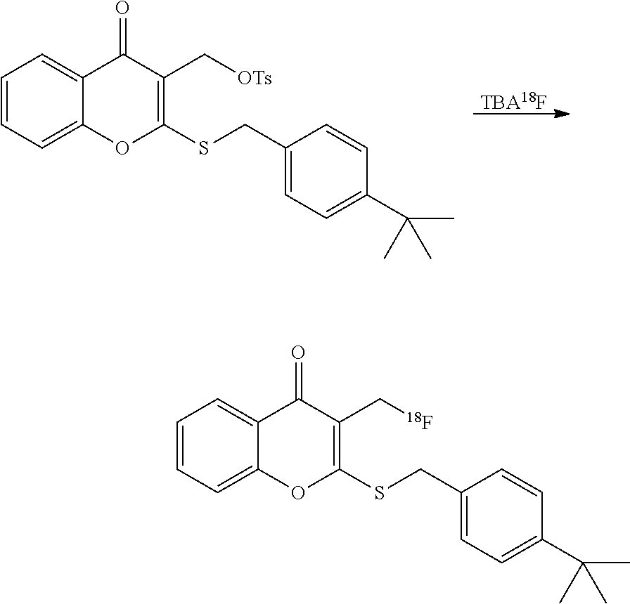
[TBA18F].C1=CC=C2C(=C1)C(=O)C(C[OTs])=C(SCC1=CC=C(C(C)(C)C)C=C1)O2.C1=CC=C2C(=C1)C(=O)C(C[18F])=C(SCC1=CC=C(C(C)(C)C)C=C1)O2
